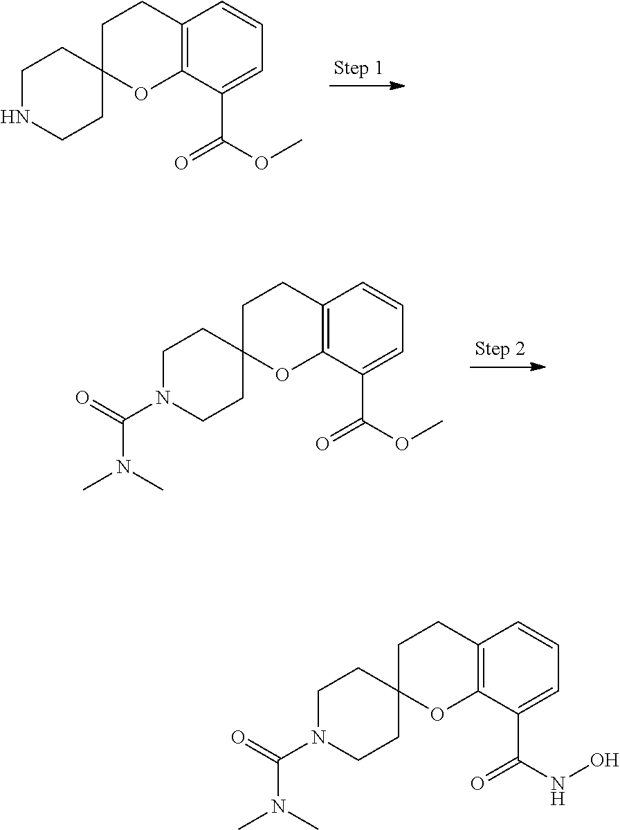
C12=C(C(C(OC)=O)=CC=C1)OC1(CC2)CCNCC1.C12=C(C(C(OC)=O)=CC=C1)OC1(CC2)CCN(C(=O)N(C)C)CC1.C12=C(C(C(NO)=O)=CC=C1)OC1(CC2)CCN(C(=O)N(C)C)CC1
